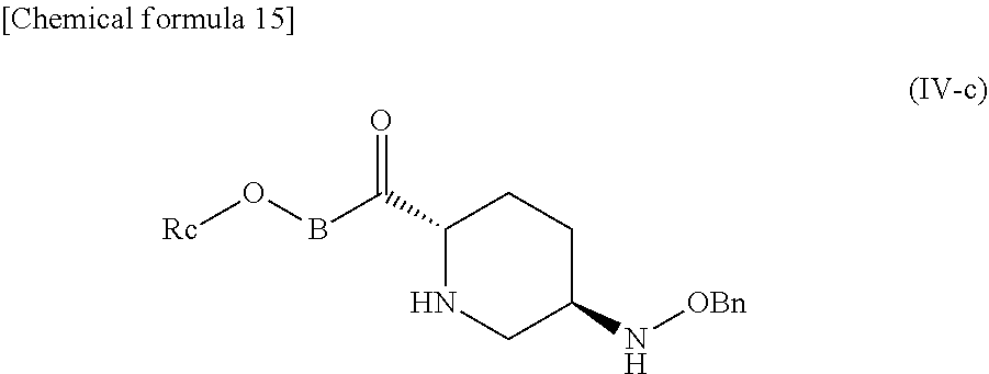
C1(C(BO[Rc])=O)NCC(N[OBn])CC1
